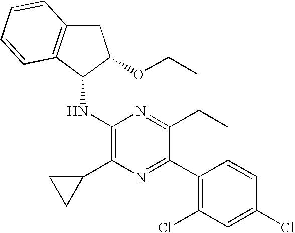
C1(C2=NC(C3CC3)=C(NC3C(OCC)CC4=C3C=CC=C4)N=C2CC)=C(Cl)C=C(Cl)C=C1
